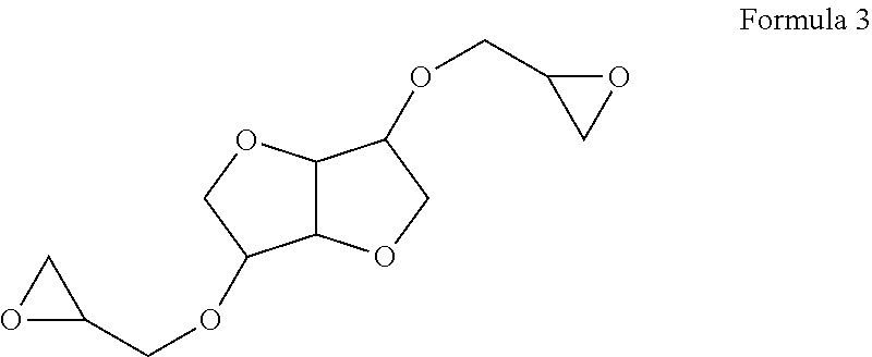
C12C(OCC1OCC1OC1)C(OCC1OC1)CO2
